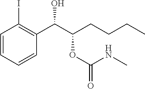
C1=CC=CC(C(C(CCCC)OC(NC)=O)O)=C1I
